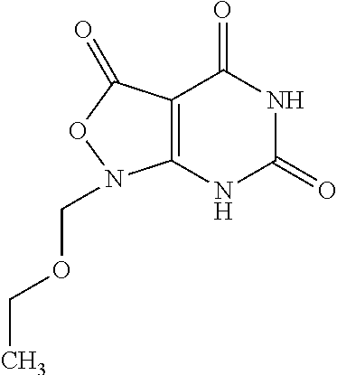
C12=C(NC(=O)NC1=O)N(COCC)OC2=O
